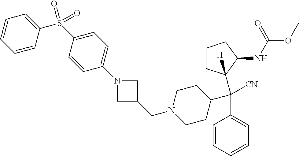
C1=CC=CC=C1C(C1CCN(CC2CN(C3=CC=C(S(=O)(C4=CC=CC=C4)=O)C=C3)C2)CC1)([CN])C1([H])CCCC1NC(OC)=O
